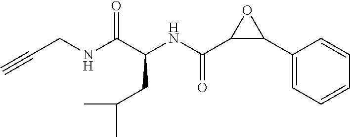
C#CCNC(C(NC(C1C(C2=CC=CC=C2)O1)=O)CC(C)C)=O
